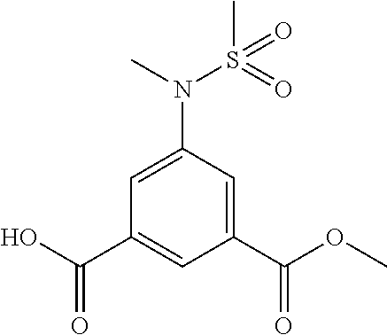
C1(N(C)S(C)(=O)=O)=CC(C(O)=O)=CC(C(OC)=O)=C1
